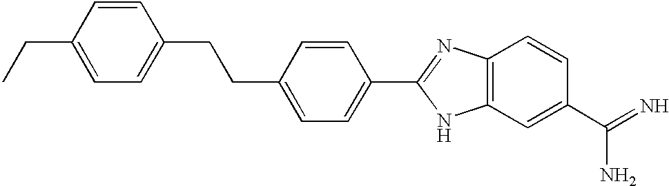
C1=CC(CC)=CC=C1CCC1=CC=C(C2=NC3=C(N2)C=C(C(N)=N)C=C3)C=C1
